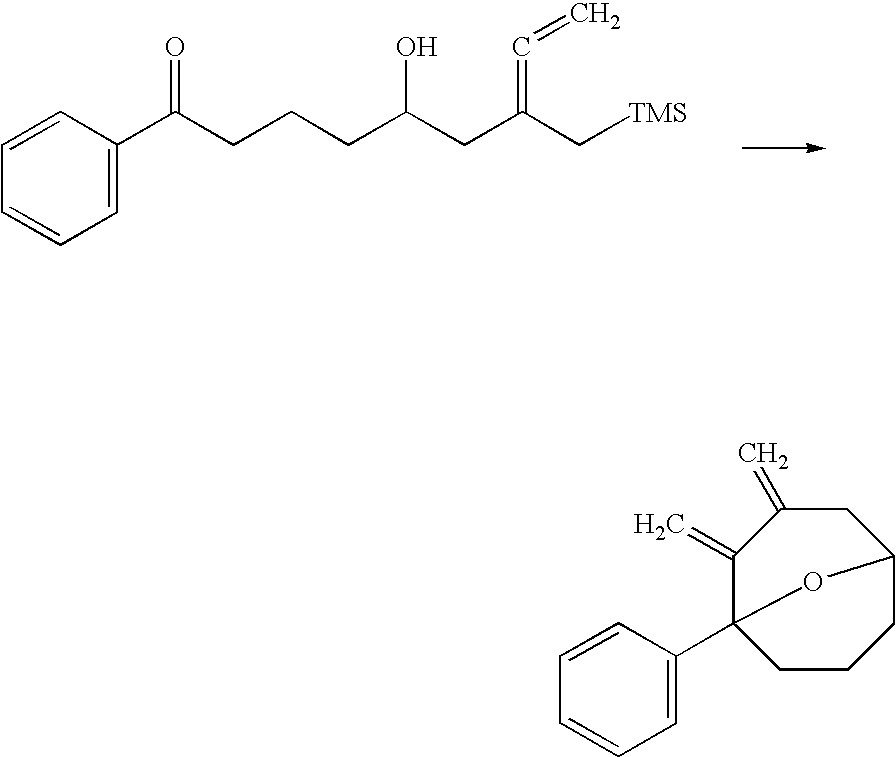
C1=CC=CC=C1C(CCCC(CC(C[TMS])=C=C)O)=O.C1(=C)C2(C3=CC=CC=C3)CCCC(CC1=C)O2
